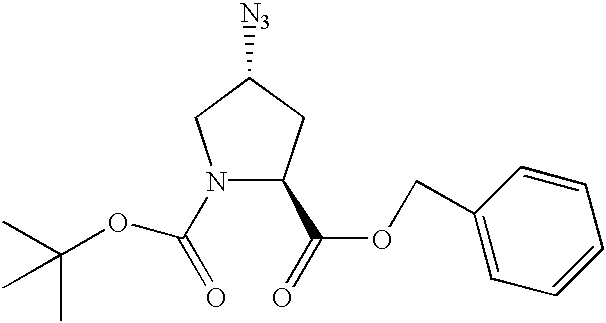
CC(C)(C)OC(=O)N1C(C(=O)OCC2=CC=CC=C2)CC([N3])C1
